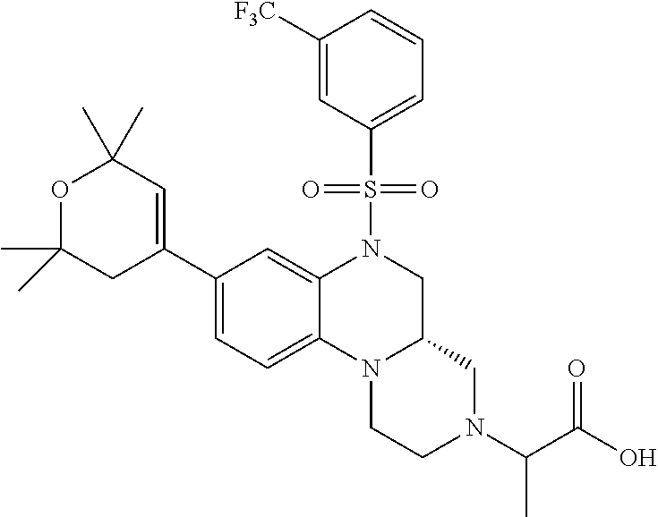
C1([F3C])=CC(S(N2CC3N(C4=CC=C(C5=CC(C)(C)OC(C)(C)C5)C=C24)CCN(C(C(=O)O)C)C3)(=O)=O)=CC=C1
